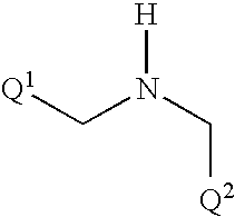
[Q1]CN(C[Q2])[H]
